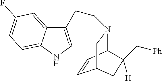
C12=CC(F)=CC=C1NC=C2CCN1C2C=CC(C1)CC2(C[Ph])[H]
